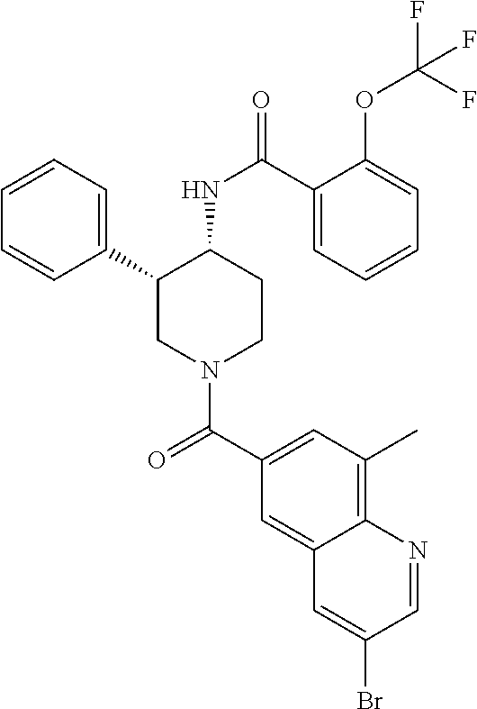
C1=CC=C(C2CN(C(C3=CC(C)=C4C(=C3)C=C(Br)C=N4)=O)CCC2NC(=O)C2=CC=CC=C2OC(F)(F)F)C=C1
